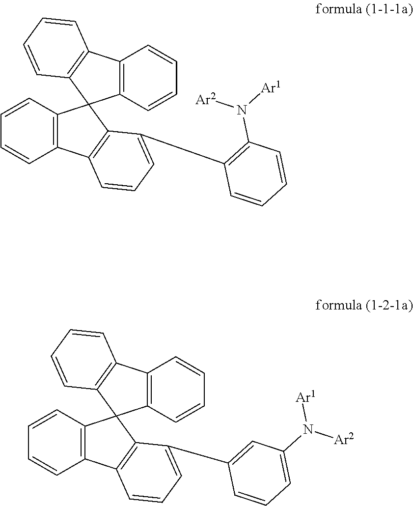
C12=C(C=CC=C1)C1(C3=C2C=CC=C3C2=C(N([Ar1])[Ar2])C=CC=C2)C2=C(C3=C1C=CC=C3)C=CC=C2.C12=C(C=CC=C1)C1(C3=C2C=CC=C3C2=CC(N([Ar2])[Ar1])=CC=C2)C2=C(C3=C1C=CC=C3)C=CC=C2
